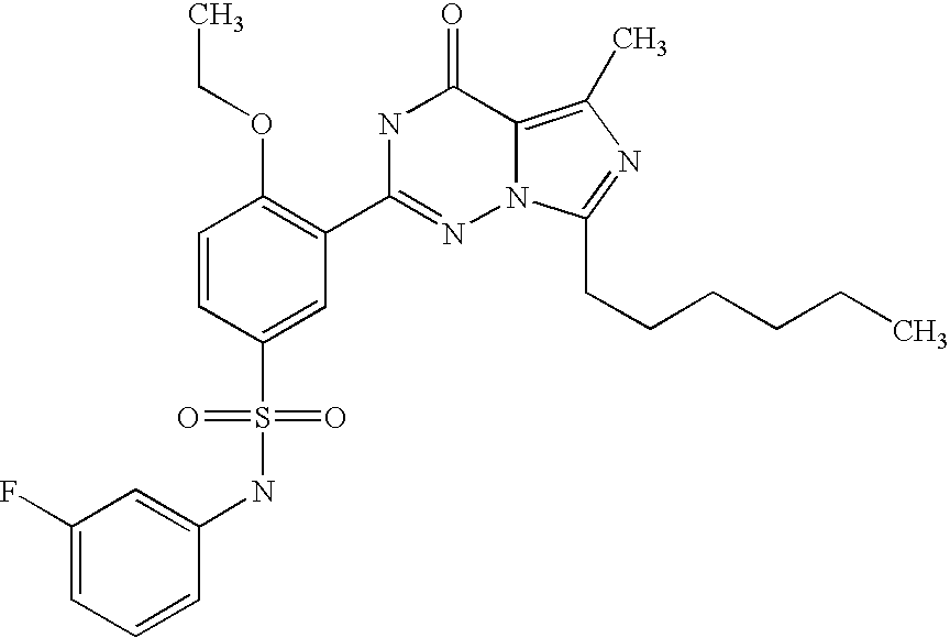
C1=CC(S(NC2=CC(F)=CC=C2)(=O)=O)=CC(C2=NN3C(=C(C)N=C3CCCCCC)C(=O)N2)=C1OCC
